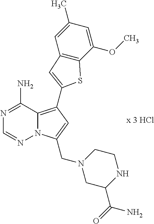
N12C(=C(C3=CC4=C(C(OC)=CC(C)=C4)S3)C=C1CN1CC(C(N)=O)NCC1)C(N)=NC=N2
